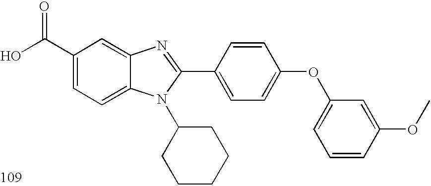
OC(C1=CC=C2C(=C1)N=C(C1=CC=C(OC3=CC=CC(OC)=C3)C=C1)N2C1CCCCC1)=O
